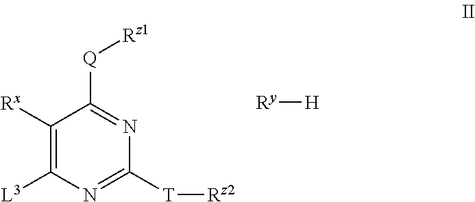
C1([Rx])=C([L3])N=C([T][Rz2])N=C1[Q][Rz1].[Ry][H]
